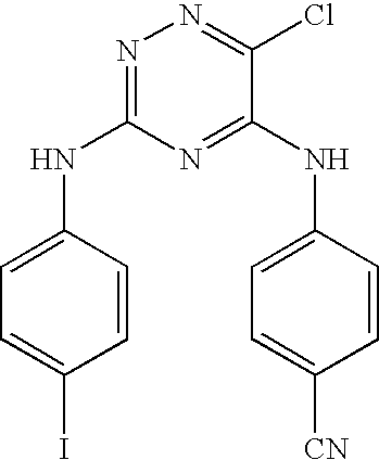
N1=C(NC2=CC=C(I)C=C2)N=C(NC2=CC=C([CN])C=C2)C(Cl)=N1
